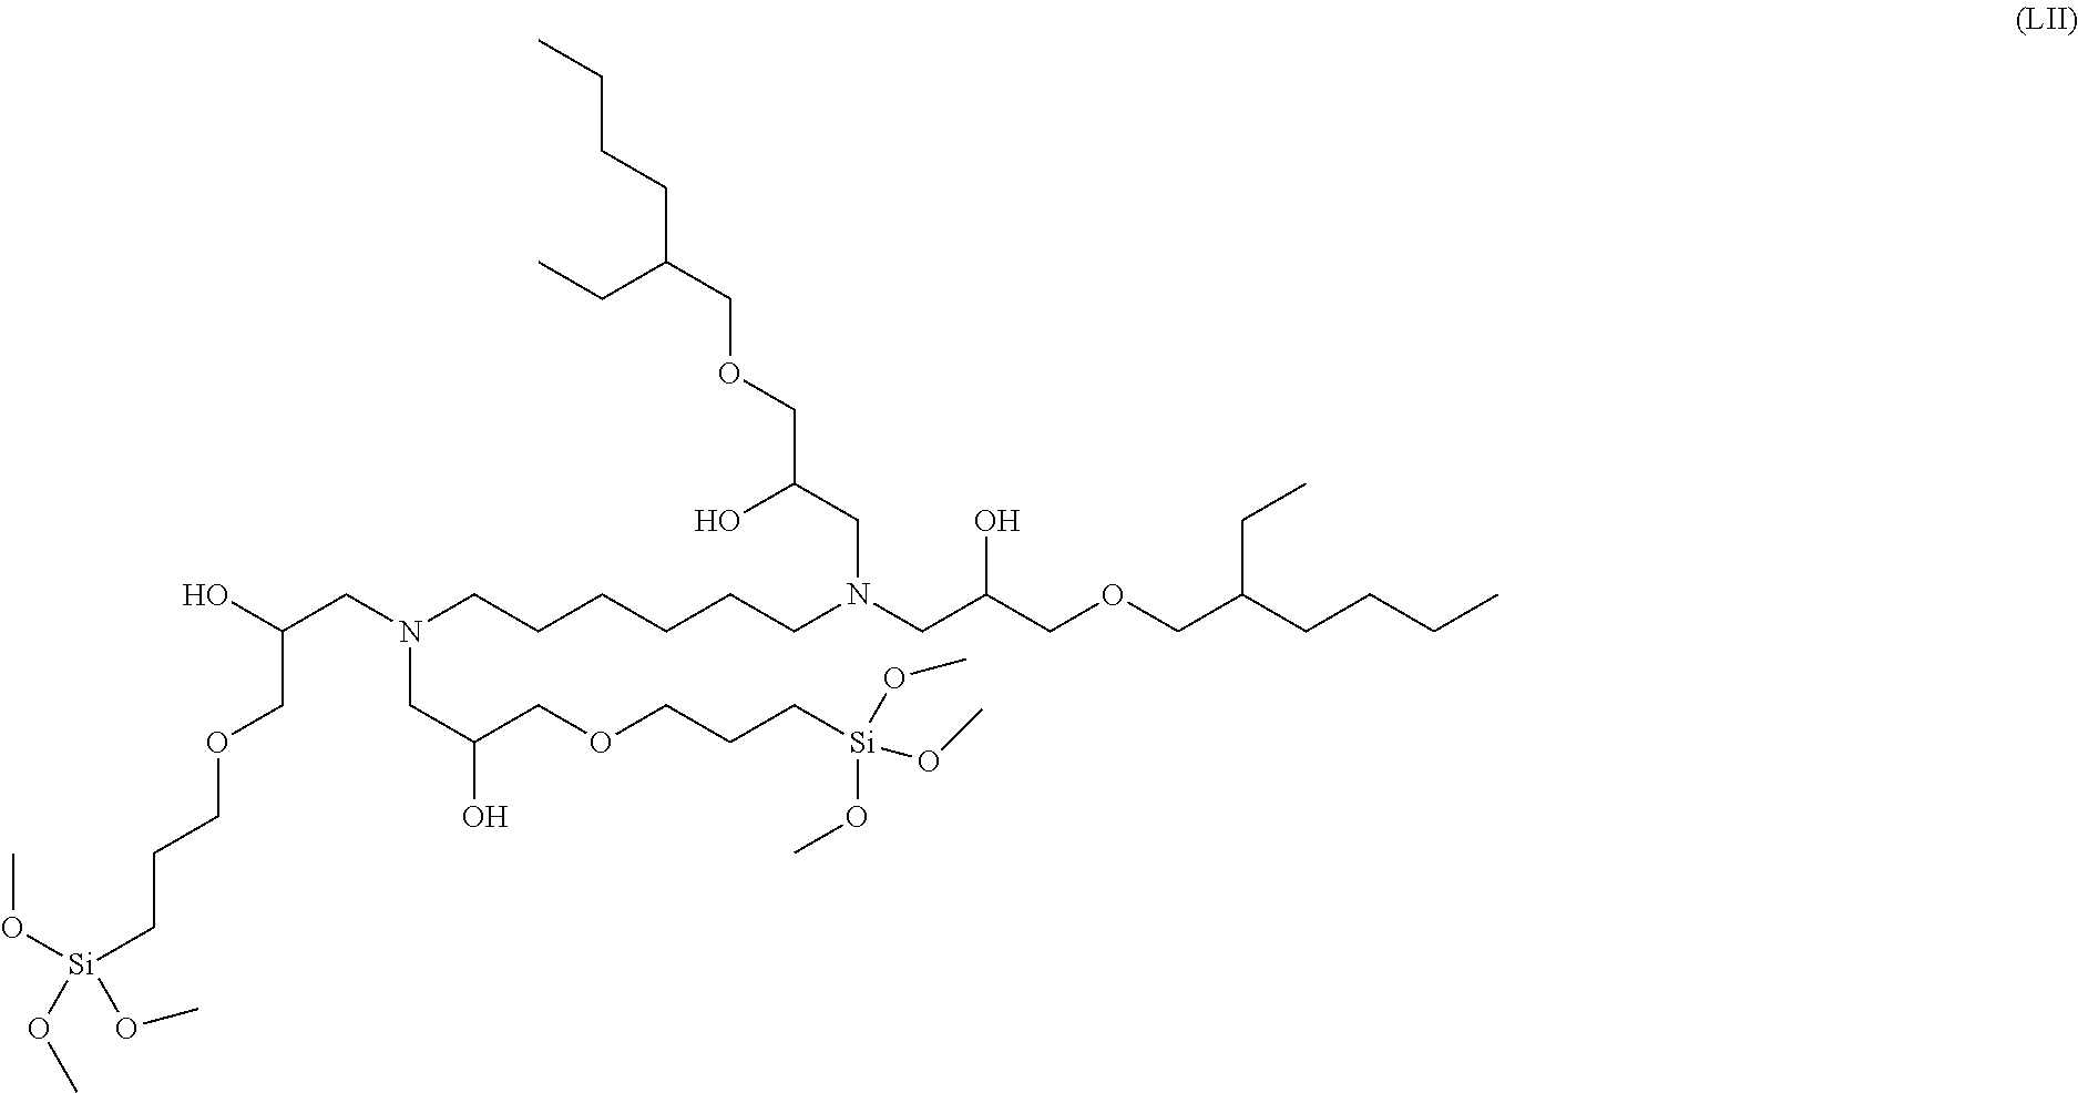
N(CCCCCCN(CC(COCC(CCCC)CC)O)CC(COCC(CCCC)CC)O)(CC(COCCC[Si](OC)(OC)OC)O)CC(COCCC[Si](OC)(OC)OC)O
